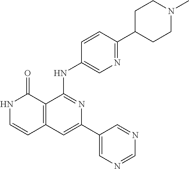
C1=CC(NC2=NC(C3=CN=CN=C3)=CC3=C2C(=O)NC=C3)=CN=C1C1CCN(C)CC1
